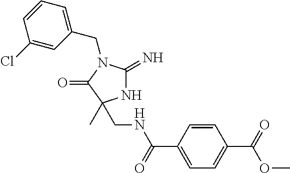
N1C(=N)N(CC2=CC=CC(Cl)=C2)C(=O)C1(C)CNC(C1=CC=C(C(=O)OC)C=C1)=O
